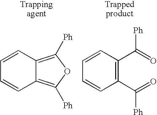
C12=C([Ph])OC([Ph])=C1C=CC=C2.C1(C(=O)[Ph])=C(C(=O)[Ph])C=CC=C1
